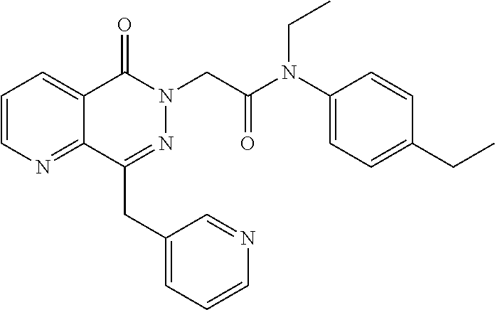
C1=CN=C2C(=C1)C(=O)N(CC(=O)N(C1=CC=C(CC)C=C1)CC)N=C2CC1=CC=CN=C1
